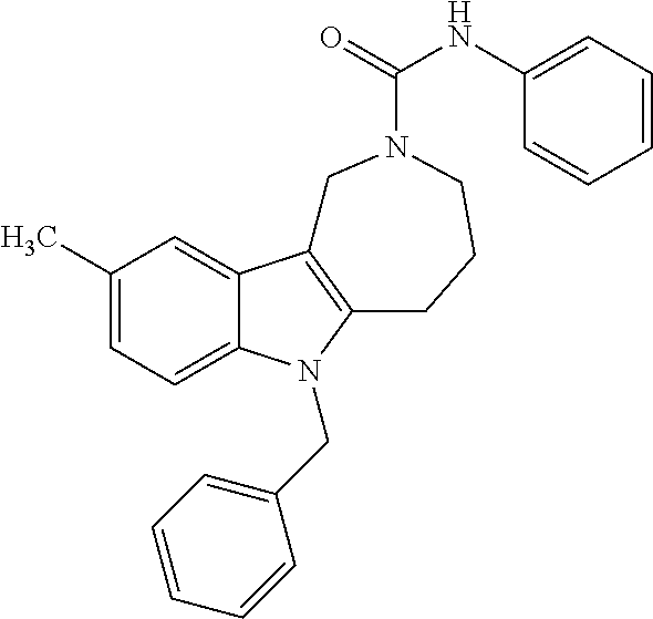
C1(C)=CC=C2C(=C1)C1=C(N2CC2=CC=CC=C2)CCCN(C(NC2=CC=CC=C2)=O)C1
